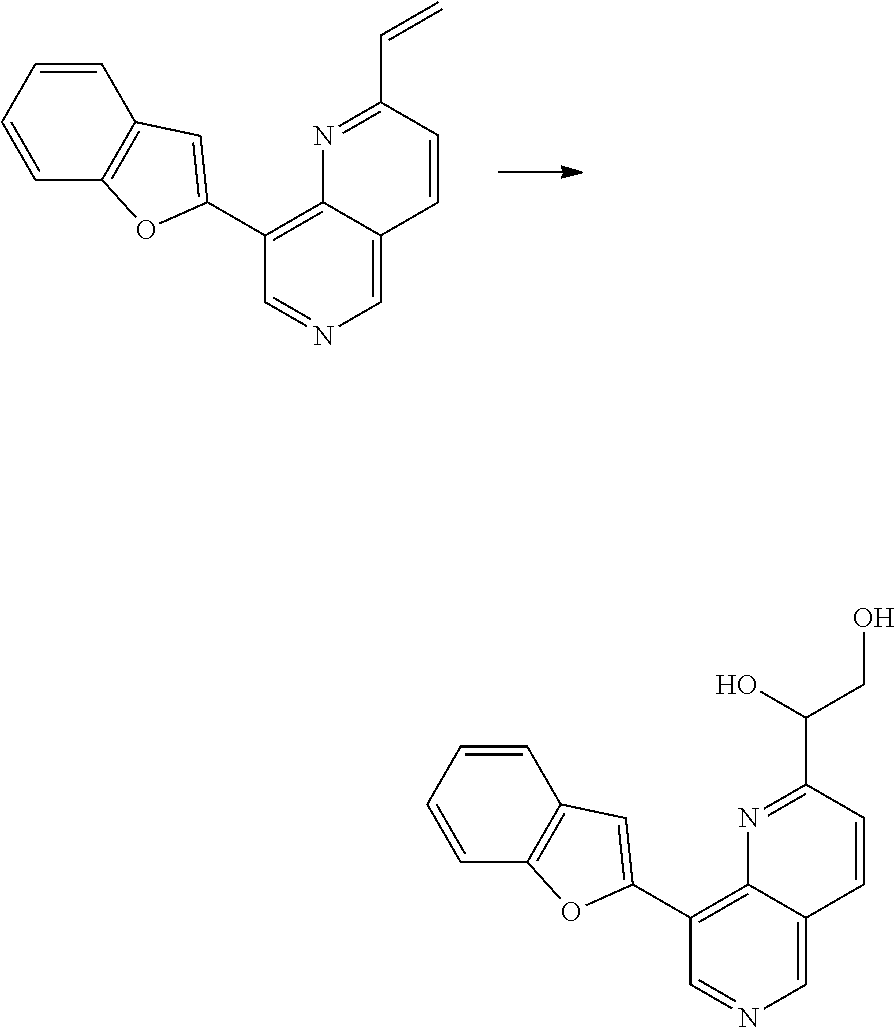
N1=C(C=C)C=CC2=CN=CC(C3=CC4=C(O3)C=CC=C4)=C12.N1=C(C(CO)O)C=CC2=CN=CC(C3=CC4=C(O3)C=CC=C4)=C12
